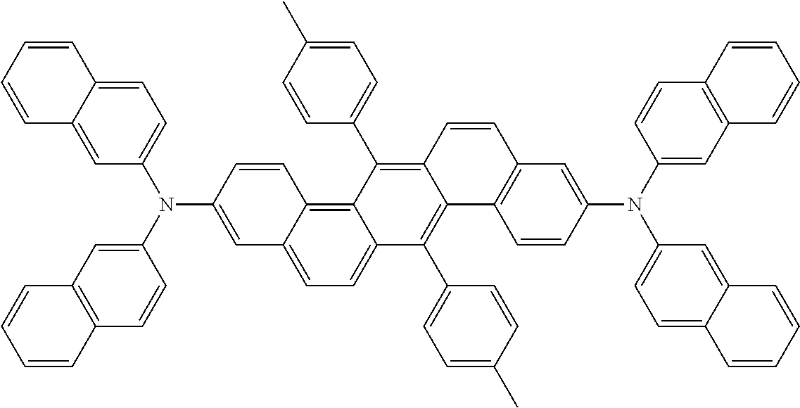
C1=C(N(C2=CC3=C(C=C2)C=CC=C3)C2=CC=C3C(=C2)C=CC=C3)C=CC2=C3C(=CC=C12)C(C1=CC=C(C)C=C1)=C1C(=C3C2=CC=C(C)C=C2)C=CC2=C1C=CC(N(C1=CC3=C(C=C1)C=CC=C3)C1=CC=C3C(=C1)C=CC=C3)=C2
